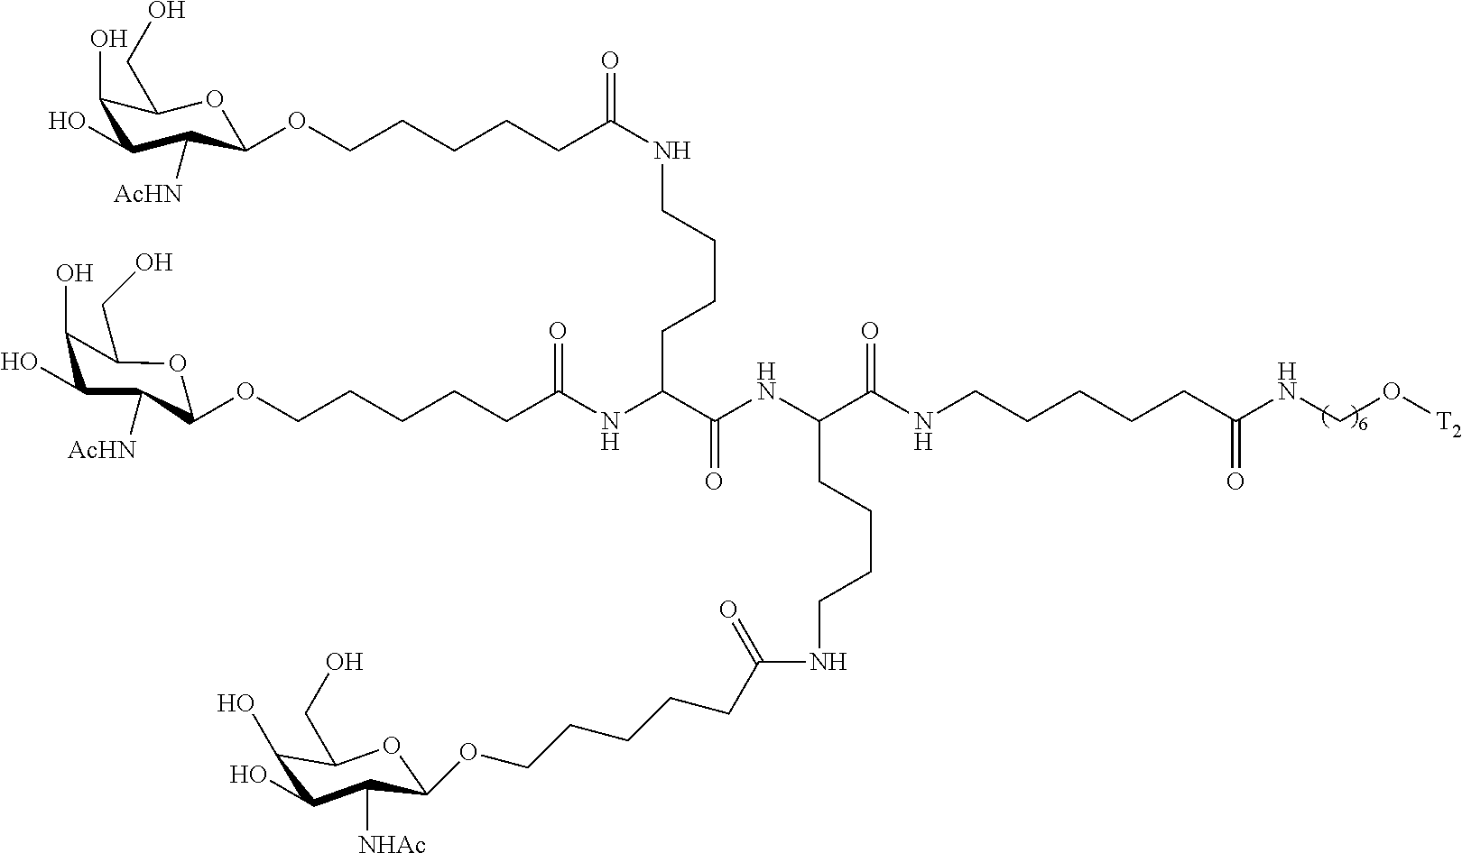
C1(O)C(O)C([AcHN])C(OCCCCCC(NC(CCCCNC(CCCCCOC2OC(CO)C(O)C(O)C2[AcHN])=O)C(NC(C(NCCCCCC(NCO[T2])=O)=O)CCCCNC(=O)CCCCCOC2C([NHAc])C(O)C(O)C(CO)O2)=O)=O)OC1CO
